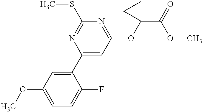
C1(OC)=CC=C(F)C(C2=CC(OC3(C(=O)OC)CC3)=NC(SC)=N2)=C1
